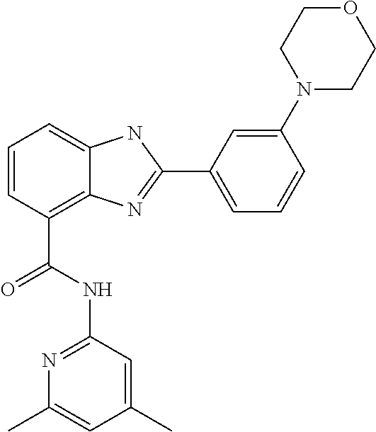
C1=CC(C(NC2=NC(C)=CC(C)=C2)=O)=C2C(=C1)NC(C1=CC=CC(N3CCOCC3)=C1)=N2
